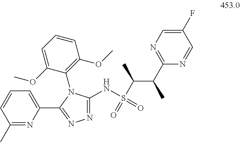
N1=C(NS(=O)(=O)C(C)C(C2=NC=C(F)C=N2)C)N(C2=C(OC)C=CC=C2OC)C(C2=CC=CC(C)=N2)=N1
